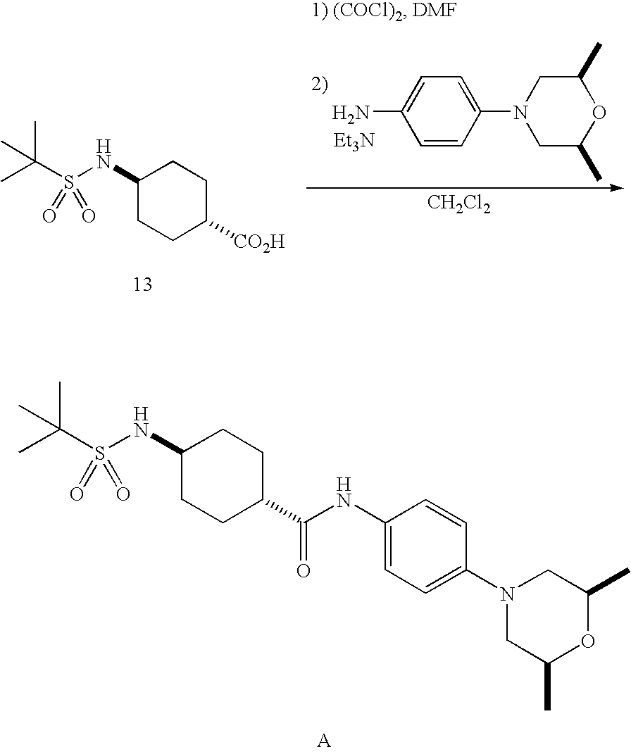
C1(NS(C(C)(C)C)(=O)=O)CCC([CO2H])CC1.[CH2Cl2].C1=C(N2CC(C)OC(C)C2)C=CC(N)=C1.[Et3N].C1(NS(C(C)(C)C)(=O)=O)CCC(C(=O)NC2=CC=C(N3CC(C)OC(C)C3)C=C2)CC1
